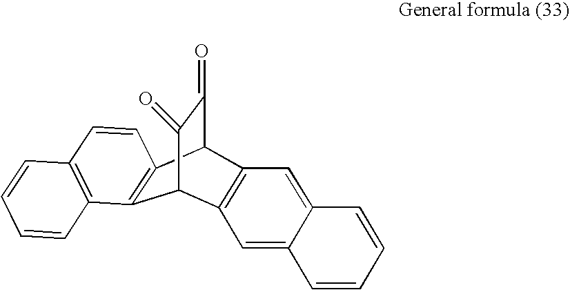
C12=C(C3C(=O)C(=O)C1C1=C3C=C3C(=C1)C=CC=C3)C=CC1=C2C=CC=C1
